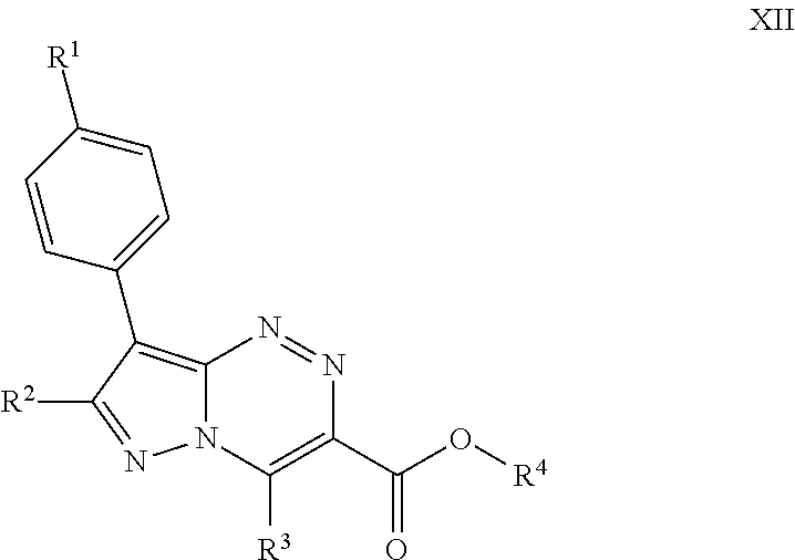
C12=C(C3=CC=C([R1])C=C3)C([R2])=NN1C([R3])=C(C(O[R4])=O)N=N2
